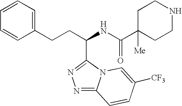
N1=C2N(C(C(CCC3=CC=CC=C3)NC(C3([Me])CCNCC3)=O)=N1)C=C([CF3])C=C2
